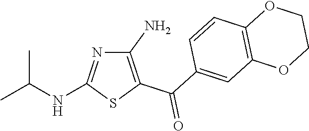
C(NC1=NC(N)=C(C(=O)C2=CC3=C(C=C2)OCCO3)S1)(C)C
